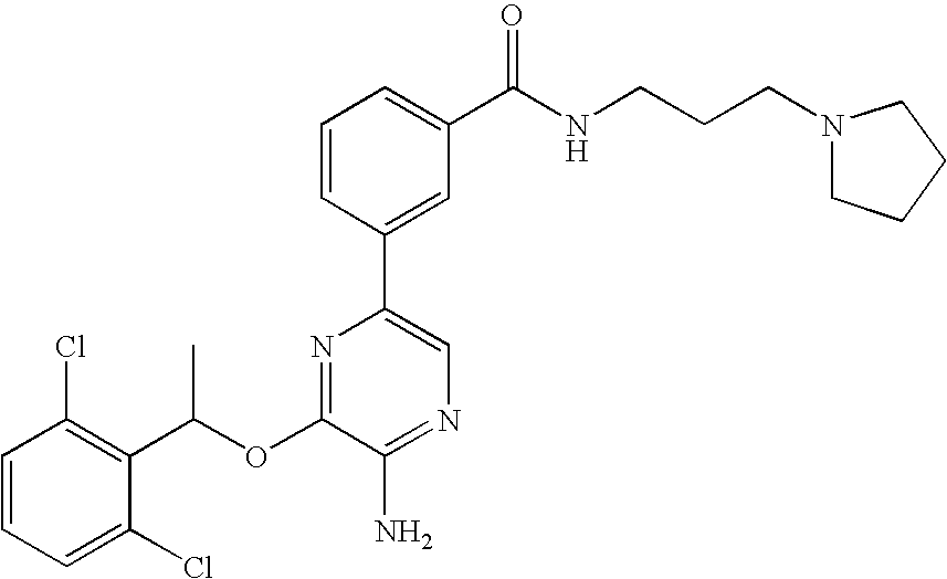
C1=CC(Cl)=C(C(OC2=NC(C3=CC(C(NCCCN4CCCC4)=O)=CC=C3)=CN=C2N)C)C(Cl)=C1
